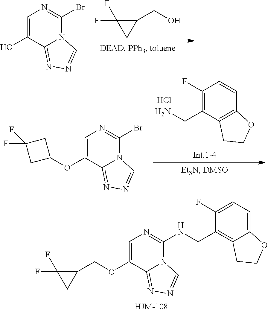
C1=C(OC2CC(F)(F)C2)C2=NN=CN2C(Br)=N1.C1(F)=C(CN)C2=C(C=C1)OCC2.Cl.C1=C(OCC2C(F)(F)C2)C2=NN=CN2C(NCC2=C3C(=CC=C2F)OCC3)=N1.C1=C(O)C2=NN=CN2C(Br)=N1.C1(CO)C(F)(F)C1
